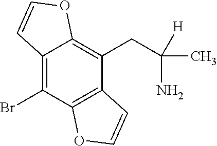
C12=C(Br)C3=C(C(CC(C)(N)[H])=C1OC=C2)C=CO3
